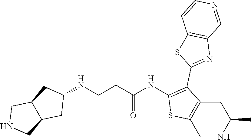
C1(NC(CCNC2CC3C(C2)CNC3)=O)=C(C2=NC3=C(S2)C=CN=C3)C2=C(S1)CNC(C)C2
